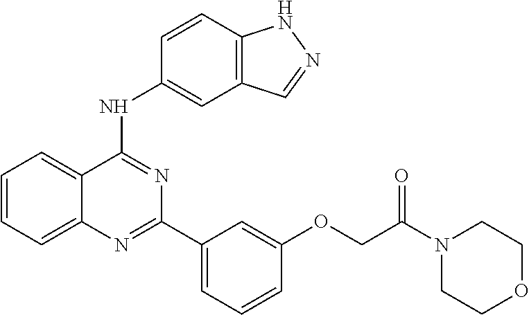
C1=CC=C2C(=C1)C(NC1=CC3=C(C=C1)NN=C3)=NC(C1=CC=CC(OCC(N3CCOCC3)=O)=C1)=N2
